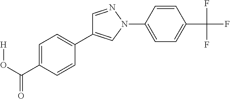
C1(C(O[H])=O)=CC=C(C2=CN(C3=CC=C(C(F)(F)F)C=C3)N=C2)C=C1
